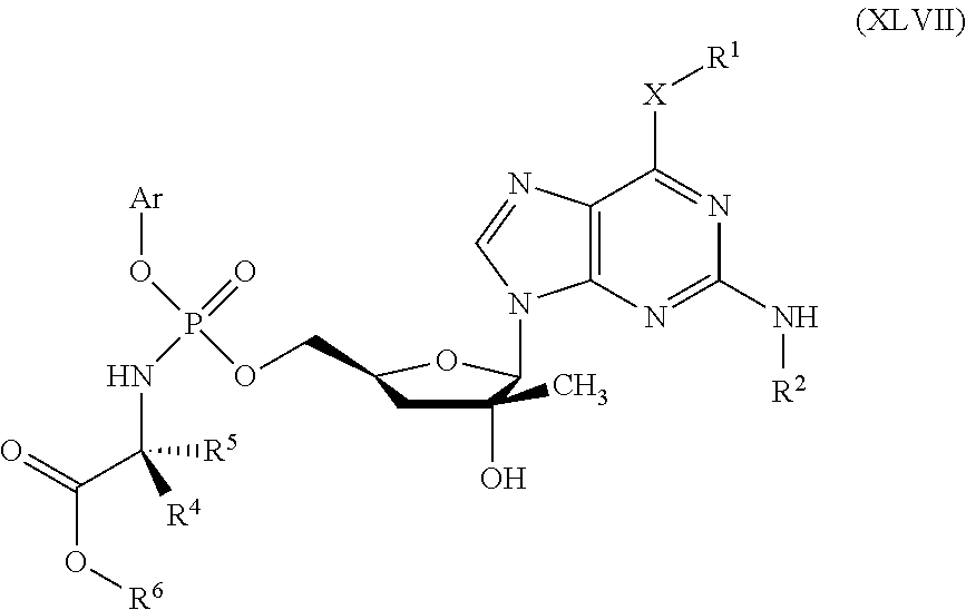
C1(O)(C)CC(COP(O[Ar])(=O)NC([R5])([R4])C(O[R6])=O)OC1N1C2=C(C([X][R1])=NC(N[R2])=N2)N=C1
